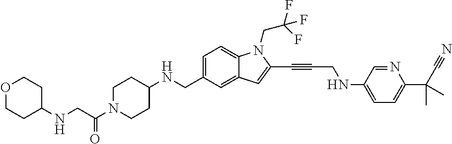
C1=C(CNC2CCN(C(CNC3CCOCC3)=O)CC2)C=C2C(=C1)N(CC(F)(F)F)C(C#CCNC1=CC=C(C(C#N)(C)C)N=C1)=C2
